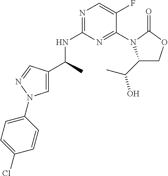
N1=C(NC(C)C2=CN(C3=CC=C(Cl)C=C3)N=C2)N=C(N2C(C(C)O)COC2=O)C(F)=C1
